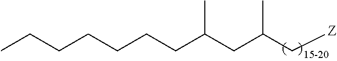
C(C(C[Z])C)C(CCCCCCC)C
